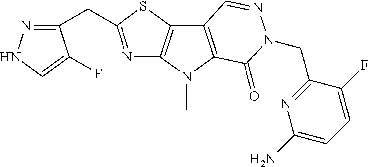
N1=C(CC2=NNC=C2F)SC2=C1N(C)C1=C2C=NN(CC2=NC(N)=CC=C2F)C1=O
